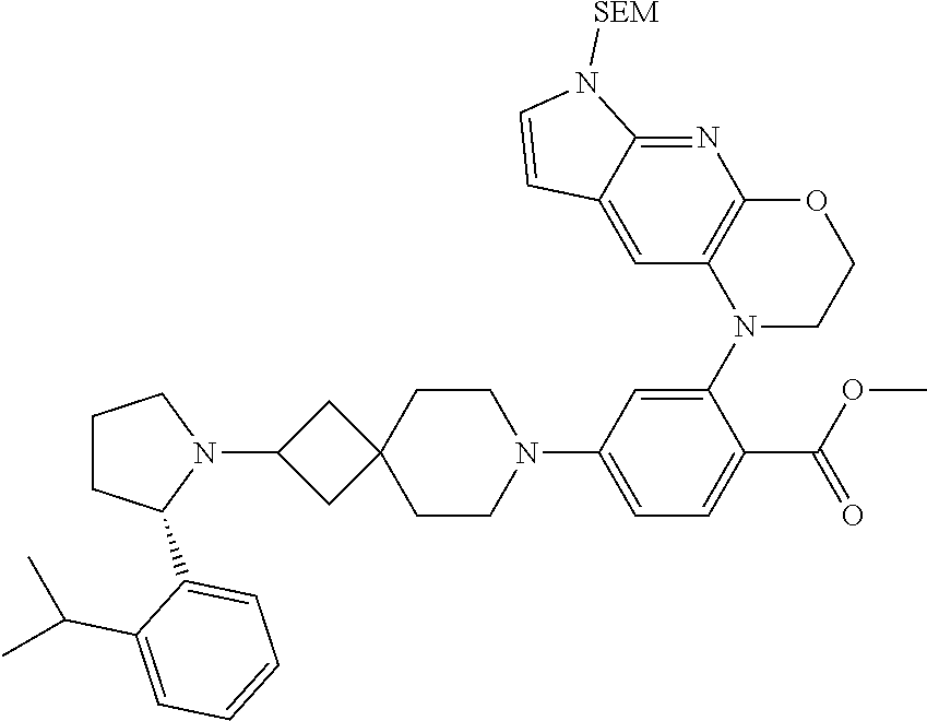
C1=C2C(=NC3=C1N(C1=CC(N4CCC5(CC4)CC(N4CCCC4C4=CC=CC=C4C(C)C)C5)=CC=C1C(OC)=O)CCO3)N([SEM])C=C2
